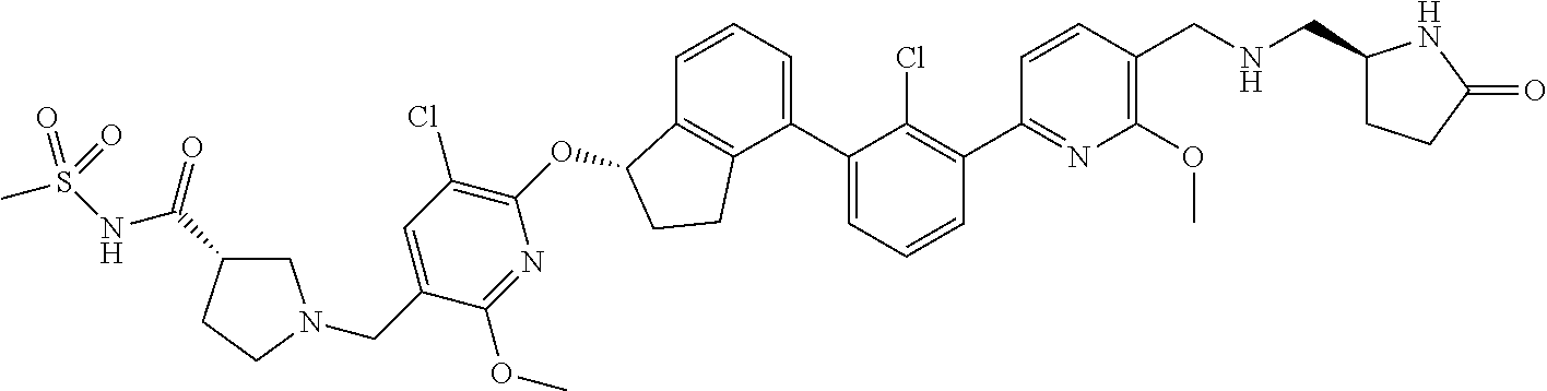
O(C1C2=C(C(C3=CC=CC(C4=NC(OC)=C(CNCC5CCC(=O)N5)C=C4)=C3Cl)=CC=C2)CC1)C1=C(Cl)C=C(CN2CC(C(NS(C)(=O)=O)=O)CC2)C(OC)=N1
